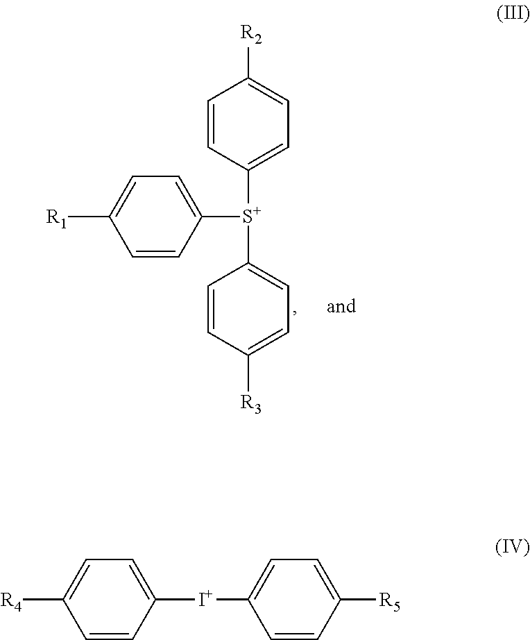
C1=CC([S+](C2=CC=C([R1])C=C2)C2=CC=C([R3])C=C2)=CC=C1[R2].C1=CC([I+]C2=CC=C([R5])C=C2)=CC=C1[R4]
